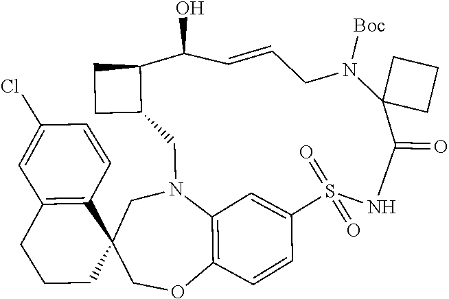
C1CC2(C3=C(C1)C=C(Cl)C=C3)COC1=C3N(C2)CC2C(CC2)C(O)C=CCN([Boc])C2(C(=O)NS(=O)(=O)C(=C3)C=C1)CCC2
